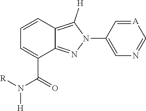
C1=CC=C(C(N([R])[H])=O)C2=NN(C3=CN=C[A]=C3)C([H])=C12
